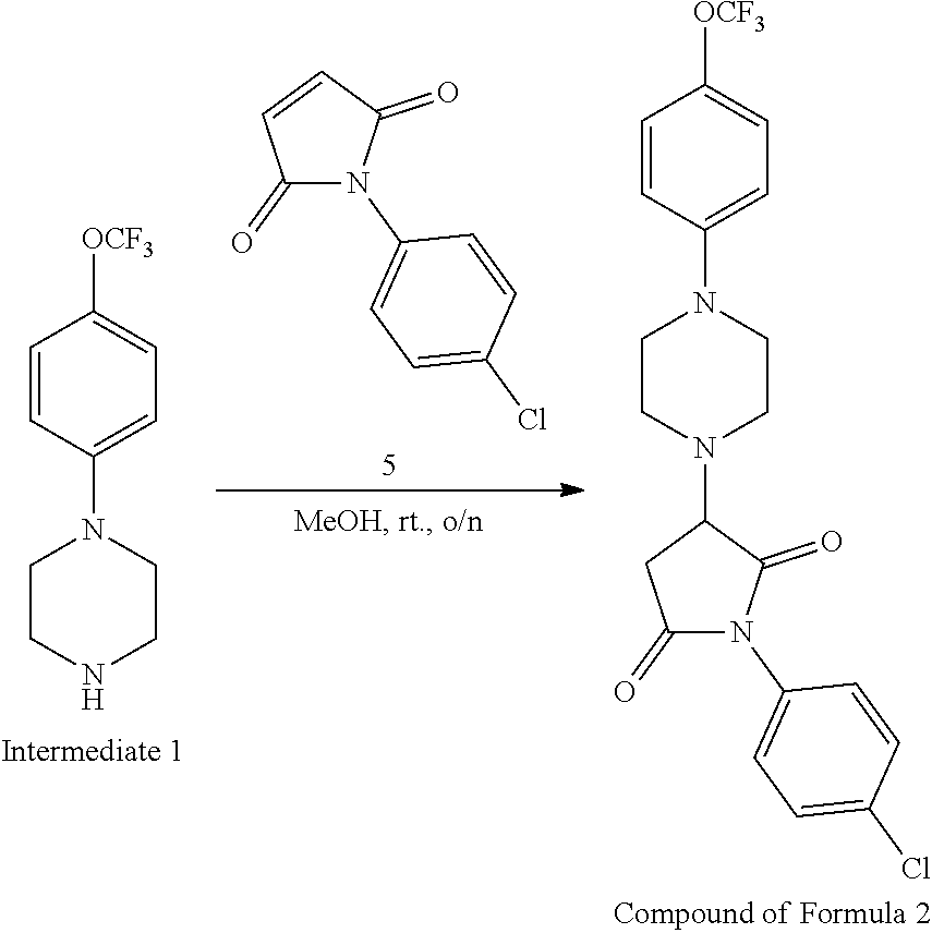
C1=CC(N2CCNCC2)=CC=C1[OCF3].C1(=O)N(C2=CC=C(Cl)C=C2)C(=O)C=C1.C1=CC(N2CCN(C3CC(=O)N(C4=CC=C(Cl)C=C4)C3=O)CC2)=CC=C1[OCF3]
